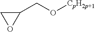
C1(CO[CpH2p+1])CO1
